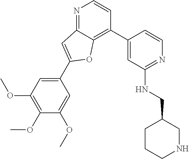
C1(OC)=C(OC)C=C(C2=CC3=NC=CC(C4=CC(NCC5CCCNC5)=NC=C4)=C3O2)C=C1OC
